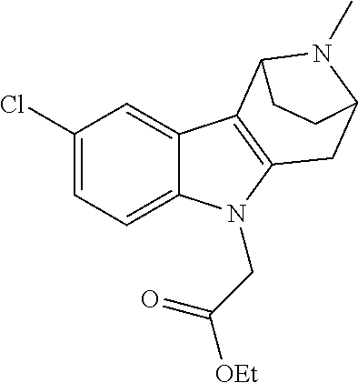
C1(Cl)=CC=C2C(=C1)C1=C(N2CC([OEt])=O)CC2N(C)C1CC2
